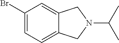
C1(Br)=CC=C2C(=C1)CN(C(C)C)C2
